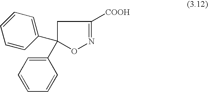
C1(C2(C3=CC=CC=C3)CC([COOH])=NO2)=CC=CC=C1
